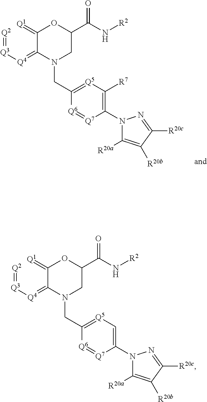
[Q2]=[Q3][Q4]=C1C(=[Q1])OC(C(N[R2])=O)CN1CC1=[Q5]C([R7])=C(N2C([R20a])=C([R20b])C([R20c])=N2)[Q7]=[Q6]1.[Q2]=[Q3][Q4]=C1C(=[Q1])OC(C(N[R2])=O)CN1CC1=[Q5]C=C(N2C([R20a])=C([R20b])C([R20c])=N2)[Q7]=[Q6]1
